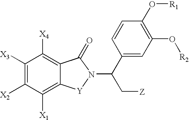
C12=C([X1])C([X2])=C([X3])C([X4])=C1C(=O)N(C(C1=CC(O[R2])=C(O[R1])C=C1)C[Z])[Y]2
